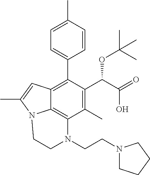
C1=C(C)C=CC(C2=C3C4=C(C(C)=C2C(C(O)=O)OC(C)(C)C)N(CCN2CCCC2)CCN4C(C)=C3)=C1
